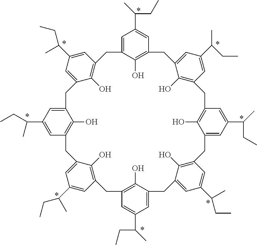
C1=C2C(O)=C(C=C1C(CC)C)CC1=CC(C(CC)C)=CC(=C1O)CC1=C(O)C(=CC(C(CC)C)=C1)CC1=C(O)C(=CC(C(CC)C)=C1)CC1=CC(C(CC)C)=CC(=C1O)CC1=C(O)C(=CC(C(CC)C)=C1)CC1=C(O)C(=CC(C(C)CC)=C1)CC1=CC(C(C)CC)=CC(=C1O)C2
